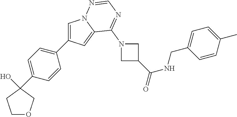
C1(C2=CN3C(=C2)C(N2CC(C(NCC4=CC=C(C)C=C4)=O)C2)=NC=N3)=CC=C(C2(O)CCOC2)C=C1
